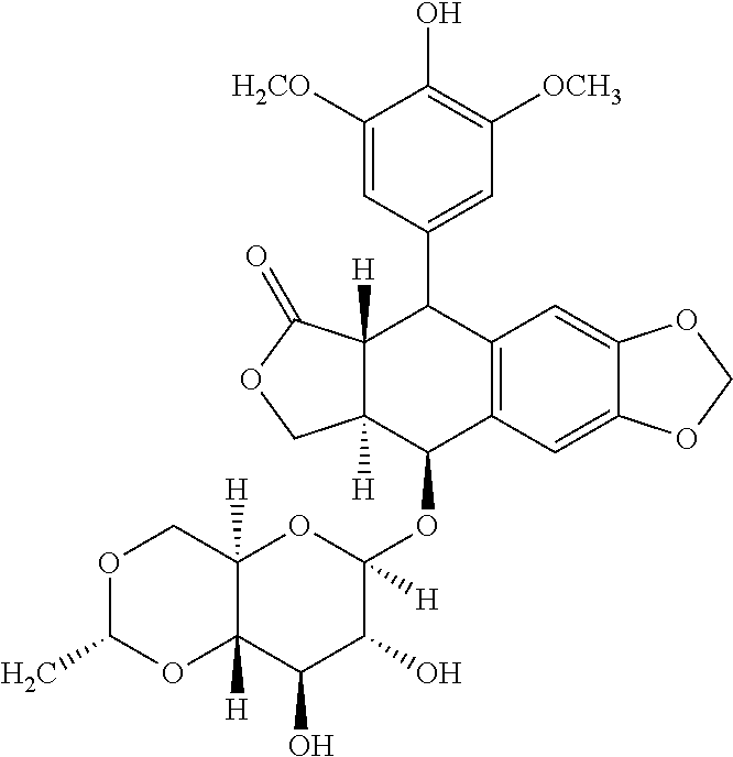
C1([H2CO])=CC(C2C3([H])C([H])(C(OC4([H])C(O)C(O)C5([H])C([H])(O4)COC(C)O5)C4=C2C=C2C(=C4)OCO2)COC3=O)=CC([OCH3])=C1O
